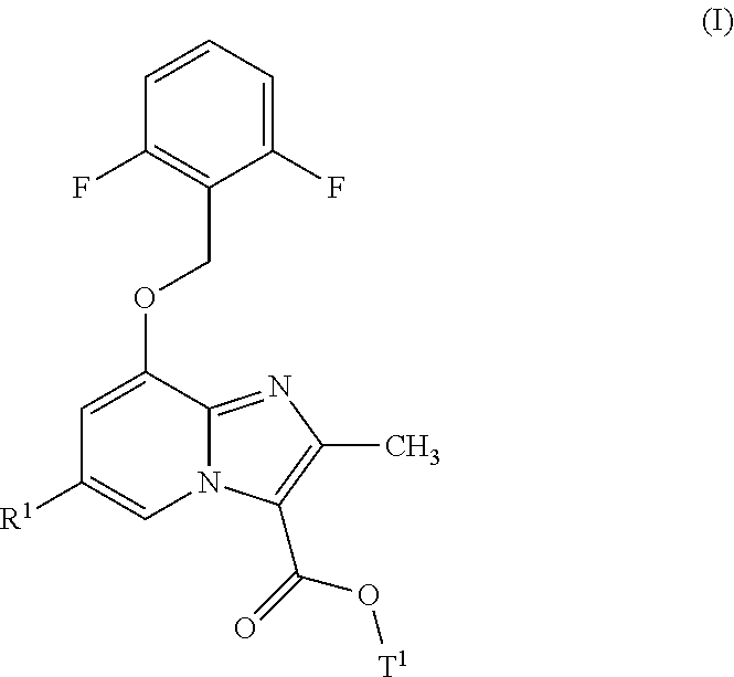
C1=CC=C(F)C(COC2=CC([R1])=CN3C2=NC(C)=C3C(=O)O[T1])=C1F
